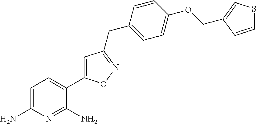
C1=C(N)N=C(N)C(C2=CC(CC3=CC=C(OCC4=CSC=C4)C=C3)=NO2)=C1
